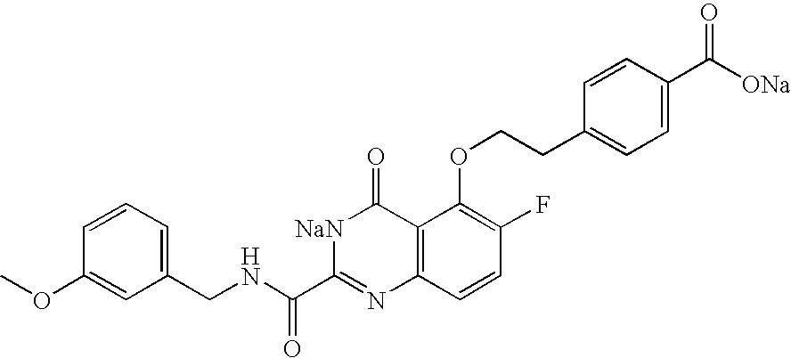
C1(CNC(C2=NC3=C(C(=O)[NaN]2)C(OCCC2=CC=C(C([ONa])=O)C=C2)=C(F)C=C3)=O)=CC=CC(OC)=C1
